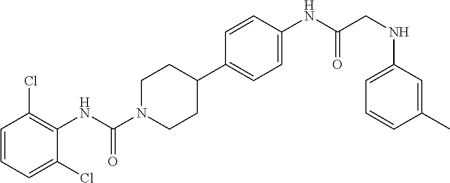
C1=CC=C(Cl)C(NC(N2CCC(C3=CC=C(NC(CNC4=CC=CC(C)=C4)=O)C=C3)CC2)=O)=C1Cl
